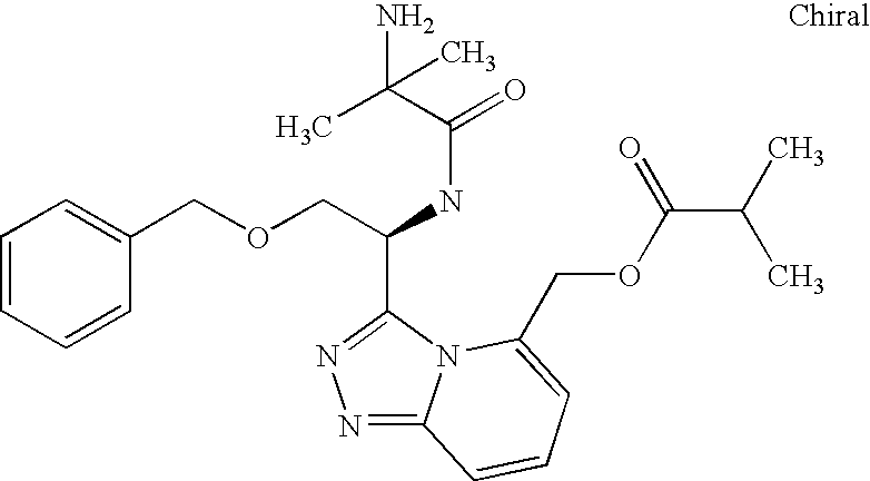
C(C(NC(=O)C(C)(N)C)C1=NN=C2N1C(COC(C(C)C)=O)=CC=C2)OCC1=CC=CC=C1
